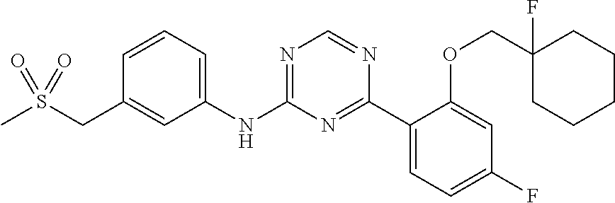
N(C1=NC=NC(C2=CC=C(F)C=C2OCC2(F)CCCCC2)=N1)C1=CC=CC(CS(C)(=O)=O)=C1
